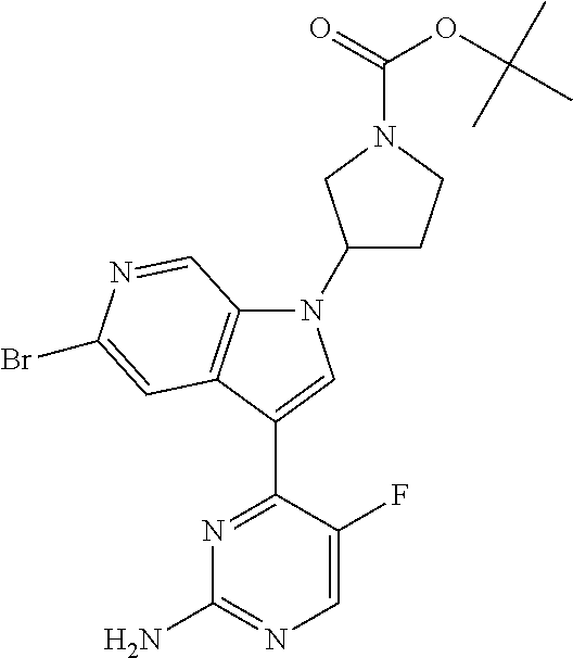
N1=C(C2=CN(C3CCN(C(=O)OC(C)(C)C)C3)C3=C2C=C(Br)N=C3)C(F)=CN=C1N
